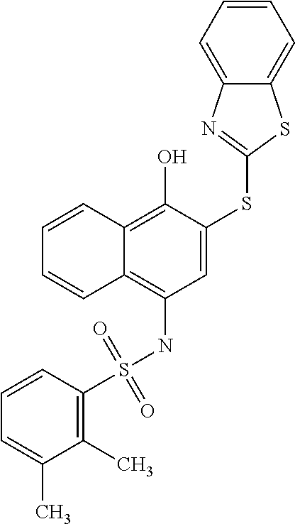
C1(S(NC2=C3C(=C(O)C(SC4=NC5=CC=CC=C5S4)=C2)C=CC=C3)(=O)=O)=C(C)C(C)=CC=C1
